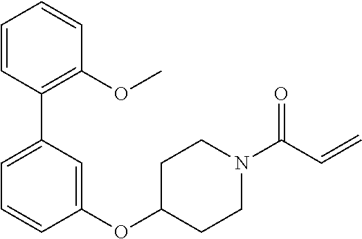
C1=CC(C2=CC=CC(OC3CCN(C(C=C)=O)CC3)=C2)=C(OC)C=C1
